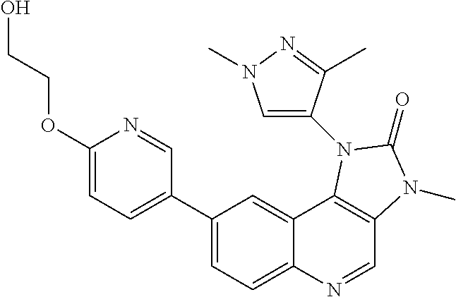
C1(C2=CC=C(OCCO)N=C2)=CC=C2C(=C1)C1=C(C=N2)N(C)C(=O)N1C1=CN(C)N=C1C
